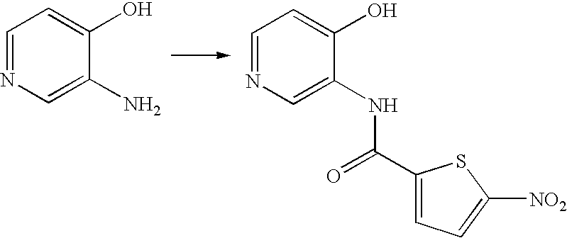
C1=NC=C(N)C(O)=C1.C1=NC=C(NC(=O)C2=CC=C([NO2])S2)C(O)=C1
